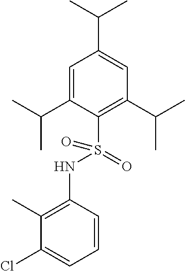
C1=C(C(C)C)C(S(NC2=C(C)C(Cl)=CC=C2)(=O)=O)=C(C(C)C)C=C1C(C)C
